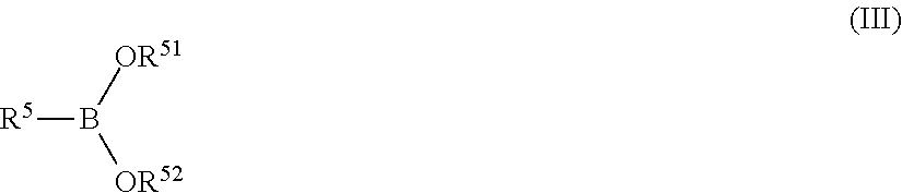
[R5]B([OR51])[OR52]
